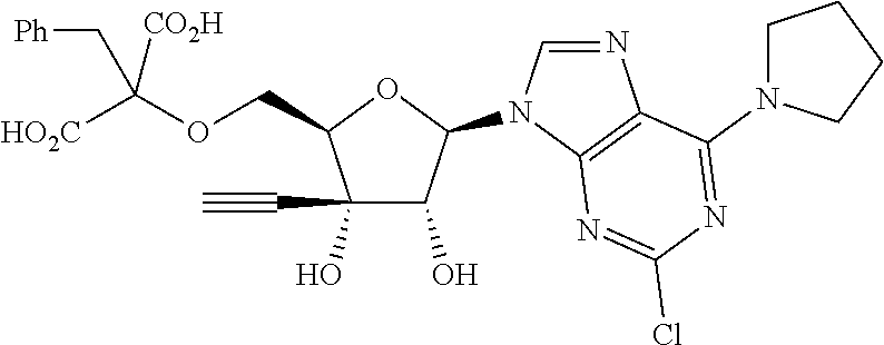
C(C1C(O)(C#C)C(O)C(N2C=NC3=C2N=C(Cl)N=C3N2CCCC2)O1)OC([HO2C])([CO2H])C[Ph]
